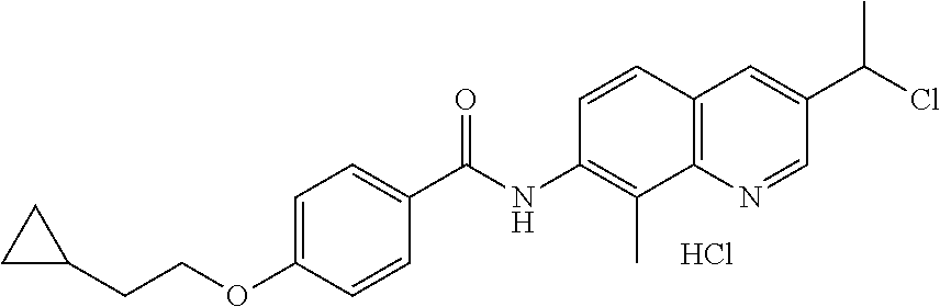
C1=C(OCCC2CC2)C=CC(C(NC2=C(C)C3=C(C=C(C(Cl)C)C=N3)C=C2)=O)=C1.Cl
